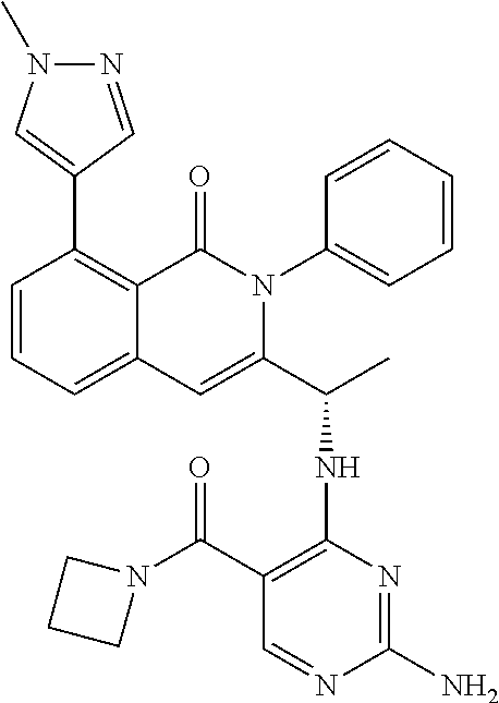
C1(C2=CN(C)N=C2)=C2C(=CC=C1)C=C(C(C)NC1=C(C(N3CCC3)=O)C=NC(N)=N1)N(C1=CC=CC=C1)C2=O
